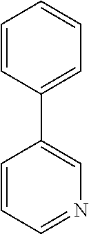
C1=CC=NC=C1C1=CC=CC=C1
